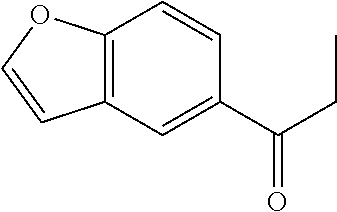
C12=C(C=C(C(CC)=O)C=C1)C=CO2
